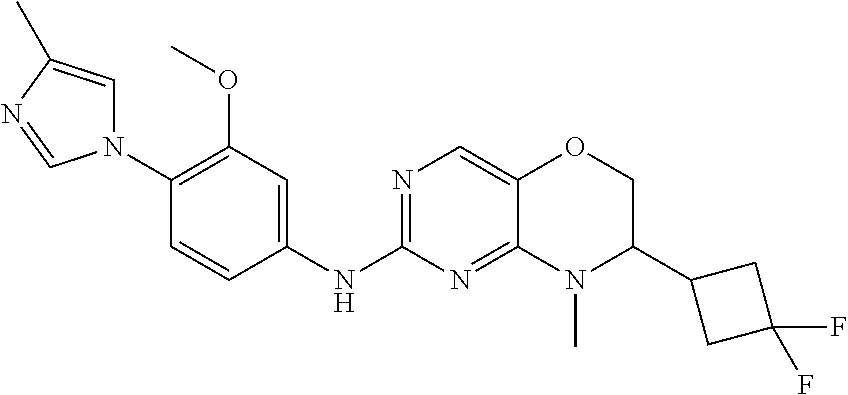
N1(C2=C(OC)C=C(NC3=NC=C4C(=N3)N(C)C(C3CC(F)(F)C3)CO4)C=C2)C=C(C)N=C1
